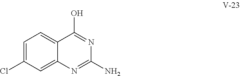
C1=C(Cl)C=C2C(=C1)C(O)=NC(N)=N2
